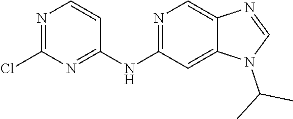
N1=C(NC2=NC(Cl)=NC=C2)C=C2C(=C1)N=CN2C(C)C
